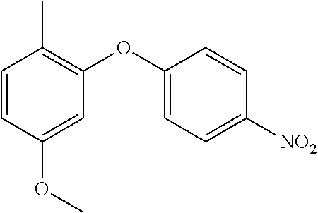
C1=C(OC2=C(C)C=CC(OC)=C2)C=CC([NO2])=C1
